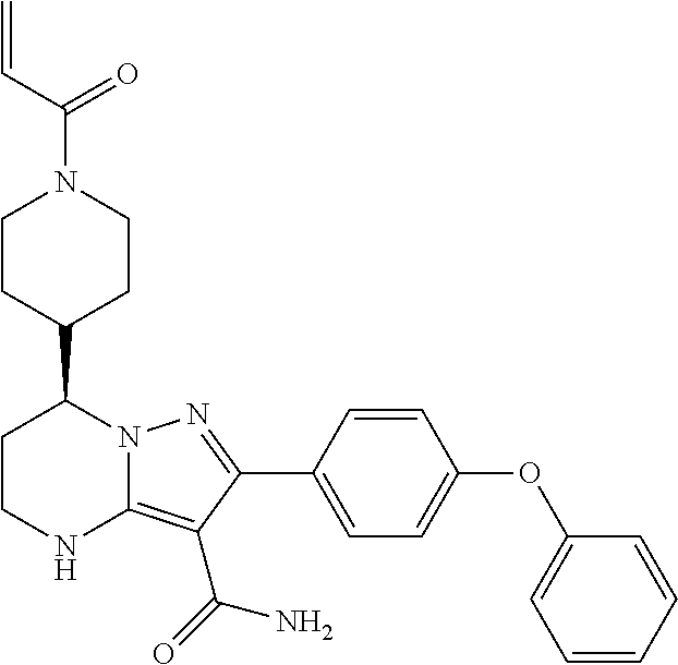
C1CNC2=C(C(=O)N)C(C3=CC=C(OC4=CC=CC=C4)C=C3)=NN2C1C1CCN(C(C=C)=O)CC1
